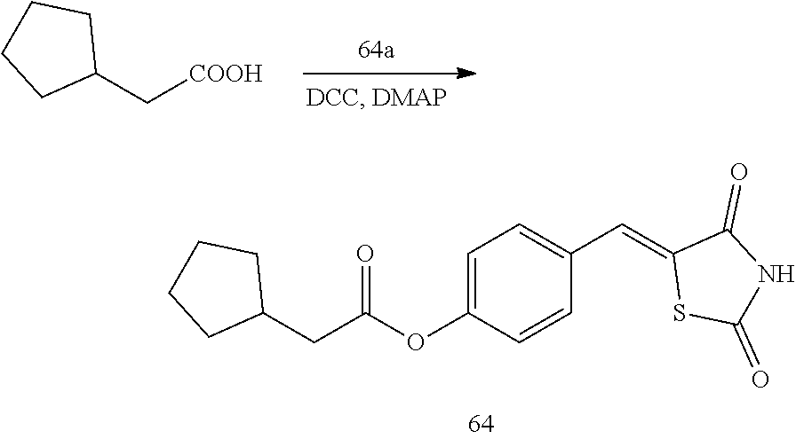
C(C1CCCC1)[COOH].C1=CC(OC(CC2CCCC2)=O)=CC=C1C=C1SC(=O)NC1=O
